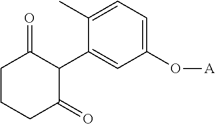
C1(C2C(=O)CCCC2=O)=CC(O[A])=CC=C1C
